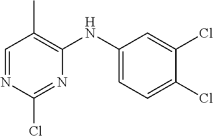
C1=NC(Cl)=NC(NC2=CC=C(Cl)C(Cl)=C2)=C1C
